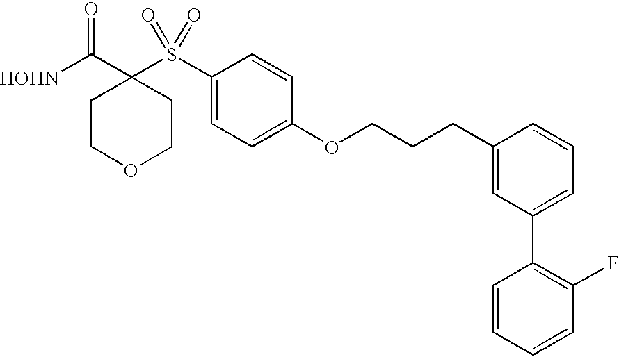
[HOHN]C(C1(S(C2=CC=C(OCCCC3=CC(C4=C(F)C=CC=C4)=CC=C3)C=C2)(=O)=O)CCOCC1)=O
